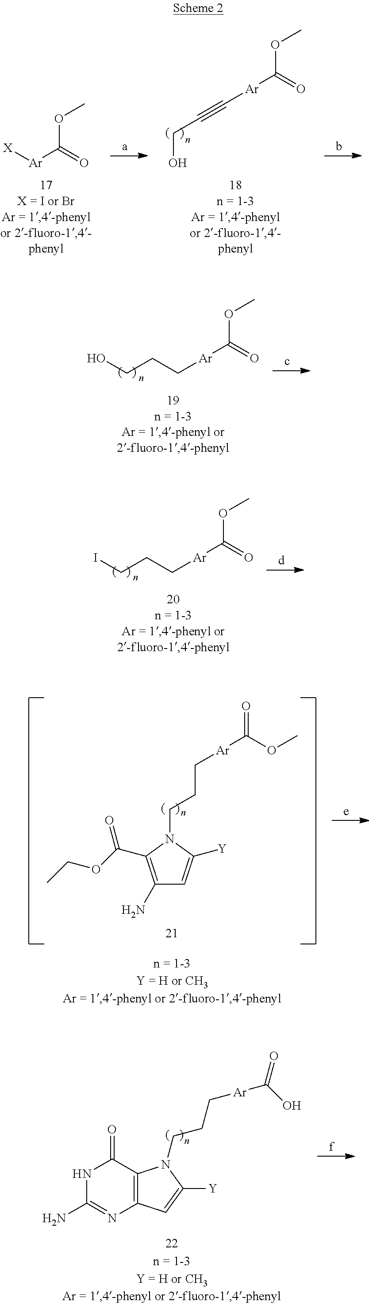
O(C(=O)[Ar]C#CCO)C.O(C(=O)[Ar][X])C.O(C(=O)[Ar]CCCO)C.O(C(=O)[Ar]CCCI)C.[Ar](CCCN1C([Y])=CC(N)=C1C(OCC)=O)C(OC)=O.C12=C(C=C([Y])N1CCC[Ar]C(=O)O)N=C(N)NC2=O
